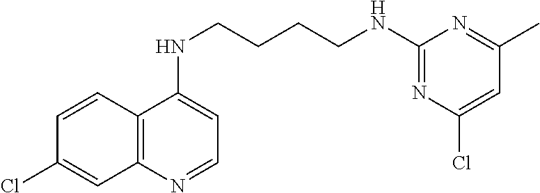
C12=C(N=CC=C1NCCCCNC1=NC(Cl)=CC(C)=N1)C=C(Cl)C=C2
